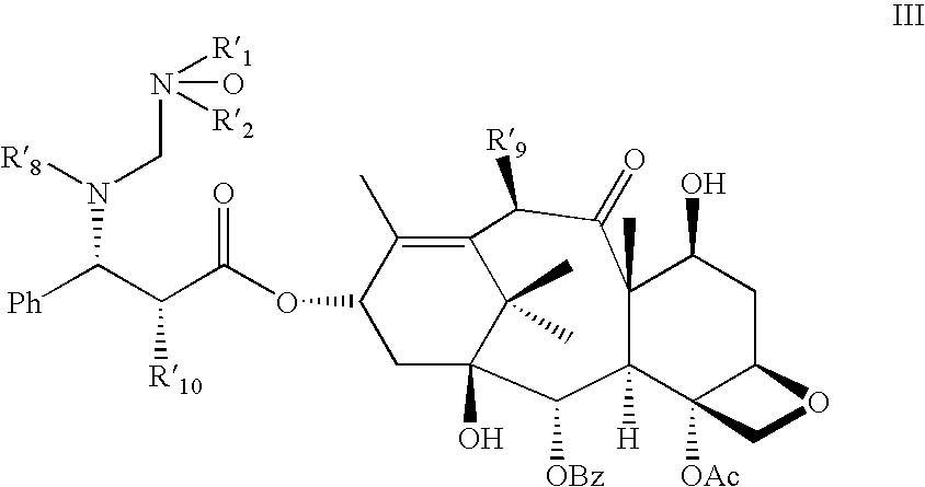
C1C(OC(C(C([Ph])N([R8])CN([R1])(O)[R2])[R10])=O)C(C)=C2C(C)(C)C1(O)C([OBz])C1([H])C(C)(C(O)CC3C1([OAc])CO3)C(=O)C2[R9]
